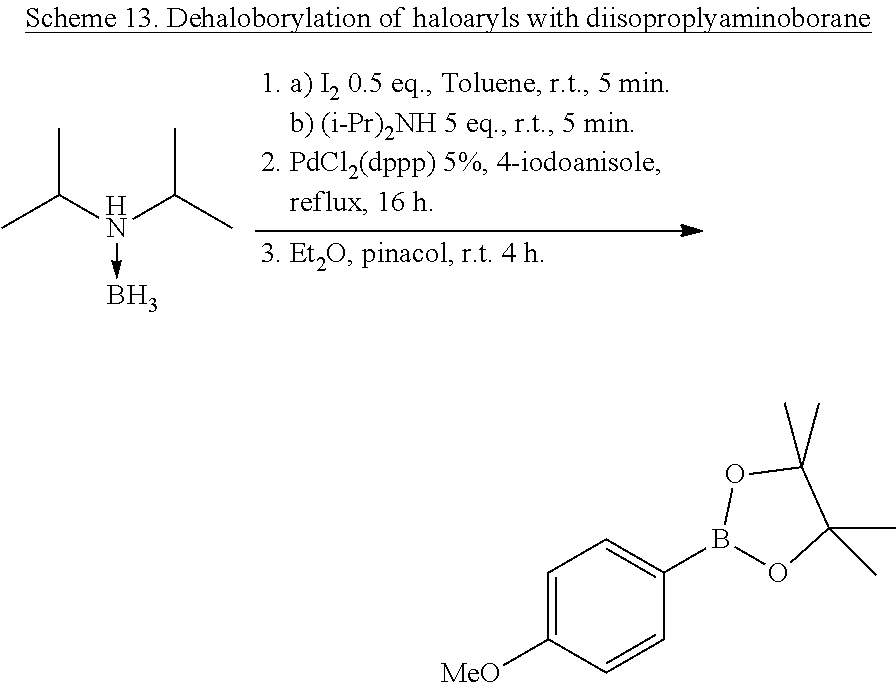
CC(N(C(C)C)->B)C.C1=C([MeO])C=CC(B2OC(C)(C)C(C)(C)O2)=C1
